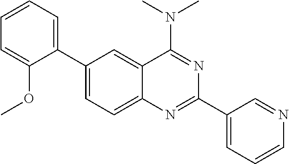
C1(C2=CC=CC=C2OC)=CC=C2C(=C1)C(N(C)C)=NC(C1=CC=CN=C1)=N2
